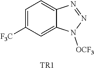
C1=C([F3C])C=C2C(=C1)N=NN2[OCF3].[TR1]
